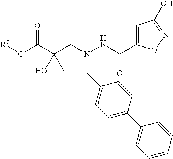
O(C(C(CN(NC(C1=CC(O)=NO1)=O)CC1=CC=C(C2=CC=CC=C2)C=C1)(C)O)=O)[R7]
